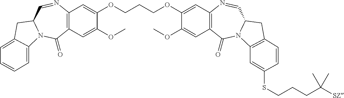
C12=C(C=C(OC)C(OCCCOC3=CC4=C(C=C3OC)C(=O)N3C(C=N4)CC4=C3C=C(SCCCC([SZ])(C)C)C=C4)=C1)C(=O)N1C(C=N2)CC2=CC=CC=C12
